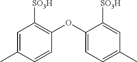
C1(OC2=CC=C(C)C=C2[SO3H])=C([SO3H])C=C(C)C=C1
